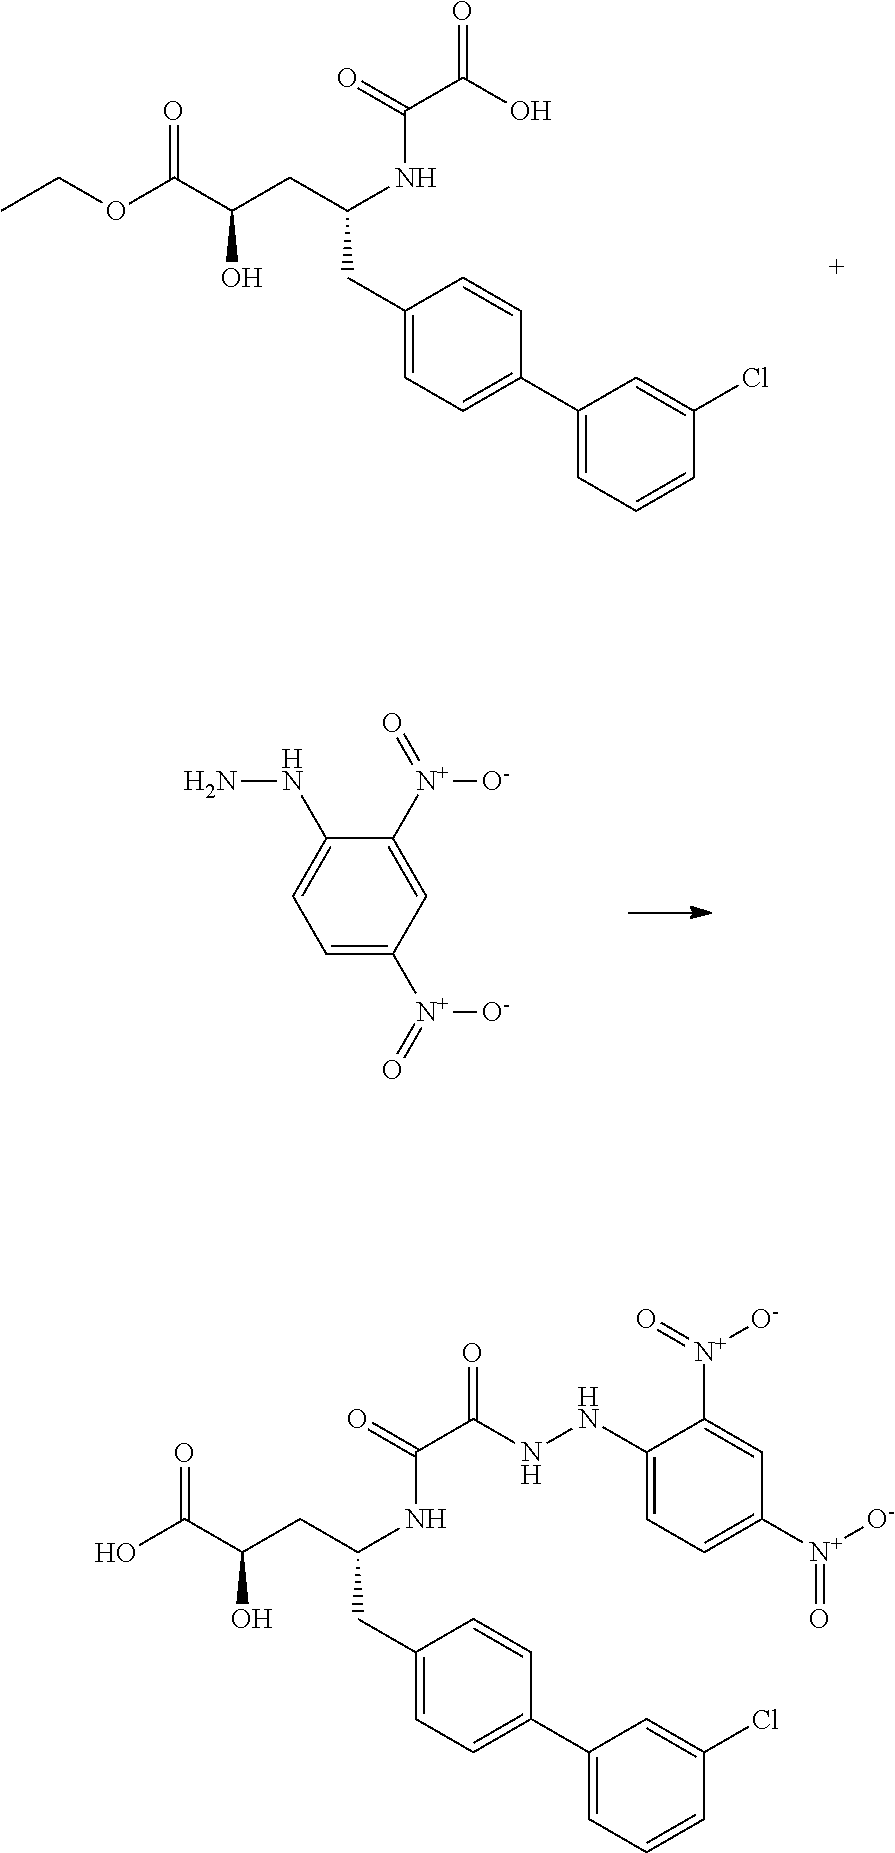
C1(CC(NC(C(O)=O)=O)CC(O)C(OCC)=O)=CC=C(C2=CC=CC(Cl)=C2)C=C1.C1=C([N+](=O)[O-])C=C([N+](=O)[O-])C(NN)=C1.C1(CC(NC(C(=O)NNC2=CC=C([N+]([O-])=O)C=C2[N+](=O)[O-])=O)CC(O)C(O)=O)=CC=C(C2=CC=CC(Cl)=C2)C=C1
